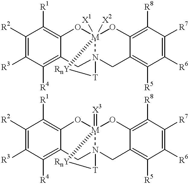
C1([R2])=C([R3])C([R4])=C(CN(CC2=C([R5])C([R6])=C([R7])C([R8])=C2O)[T][RnY][M]([X1])[X2])C(O)=C1[R1].C1([R2])=C([R3])C([R4])=C(CN(CC2=C([R5])C([R6])=C([R7])C([R8])=C2O)[T][RnY][M]=[X3])C(O)=C1[R1]
